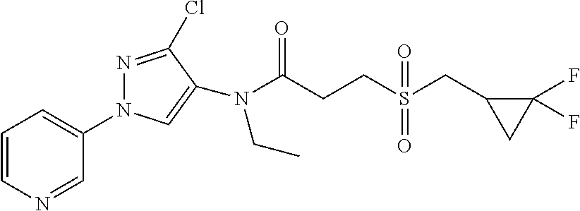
C1=CN=CC(N2N=C(Cl)C(N(CC)C(CCS(CC3CC3(F)F)(=O)=O)=O)=C2)=C1
